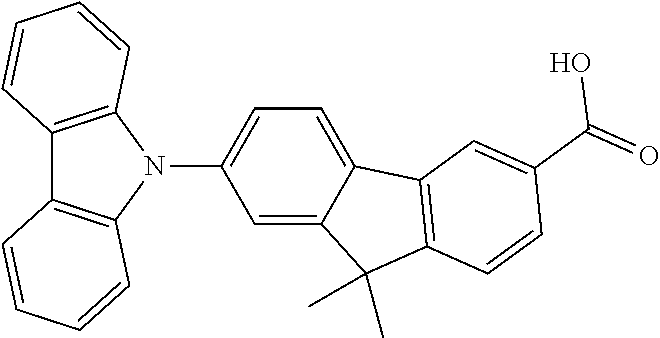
C12=C(N(C3=CC=C4C(=C3)C(C)(C)C3=C4C=C(C(=O)O)C=C3)C3=C1C=CC=C3)C=CC=C2
